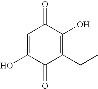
C1=C(O)C(=O)C(CC)=C(O)C1=O
